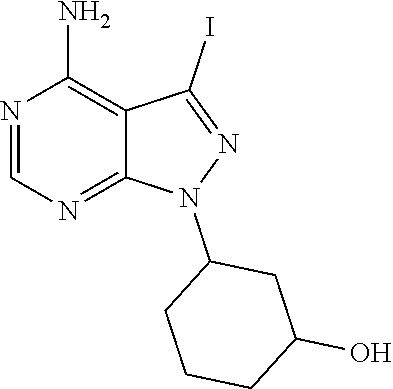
C1(O)CCCC(N2N=C(I)C3=C(N)N=CN=C23)C1
